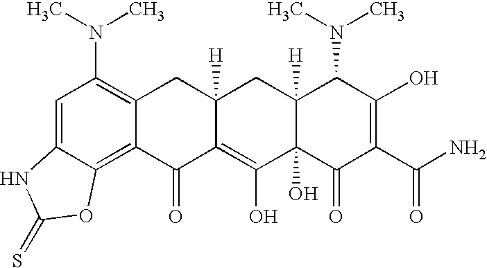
C1=C2C(=C3C(=C1N(C)C)CC1([H])C(=C(O)C4(O)C([H])(C1)C(N(C)C)C(O)=C(C(N)=O)C4=O)C3=O)OC(=S)N2
